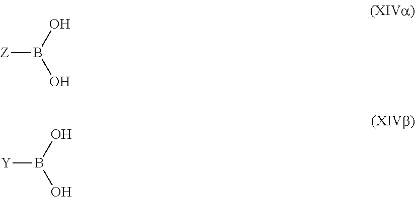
[Z]B(O)O.[Y]B(O)O
